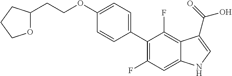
C1(C2=C(F)C=C3C(=C2F)C(C(=O)O)=CN3)=CC=C(OCCC2OCCC2)C=C1
